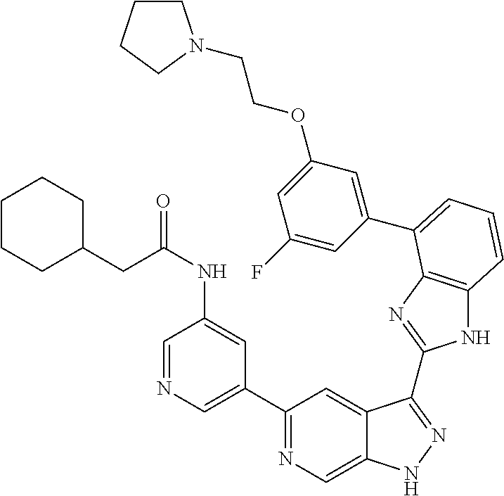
C1(C2=NC=C3C(=C2)C(C2=NC4=C(N2)C=CC=C4C2=CC(OCCN4CCCC4)=CC(F)=C2)=NN3)=CN=CC(NC(=O)CC2CCCCC2)=C1
